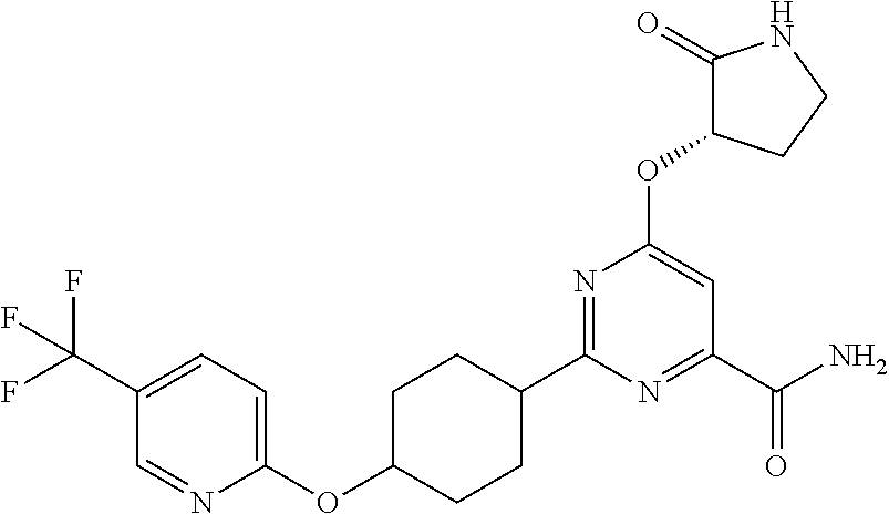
C1(C2CCC(OC3=CC=C(C(F)(F)F)C=N3)CC2)=NC(OC2C(=O)NCC2)=CC(C(N)=O)=N1
